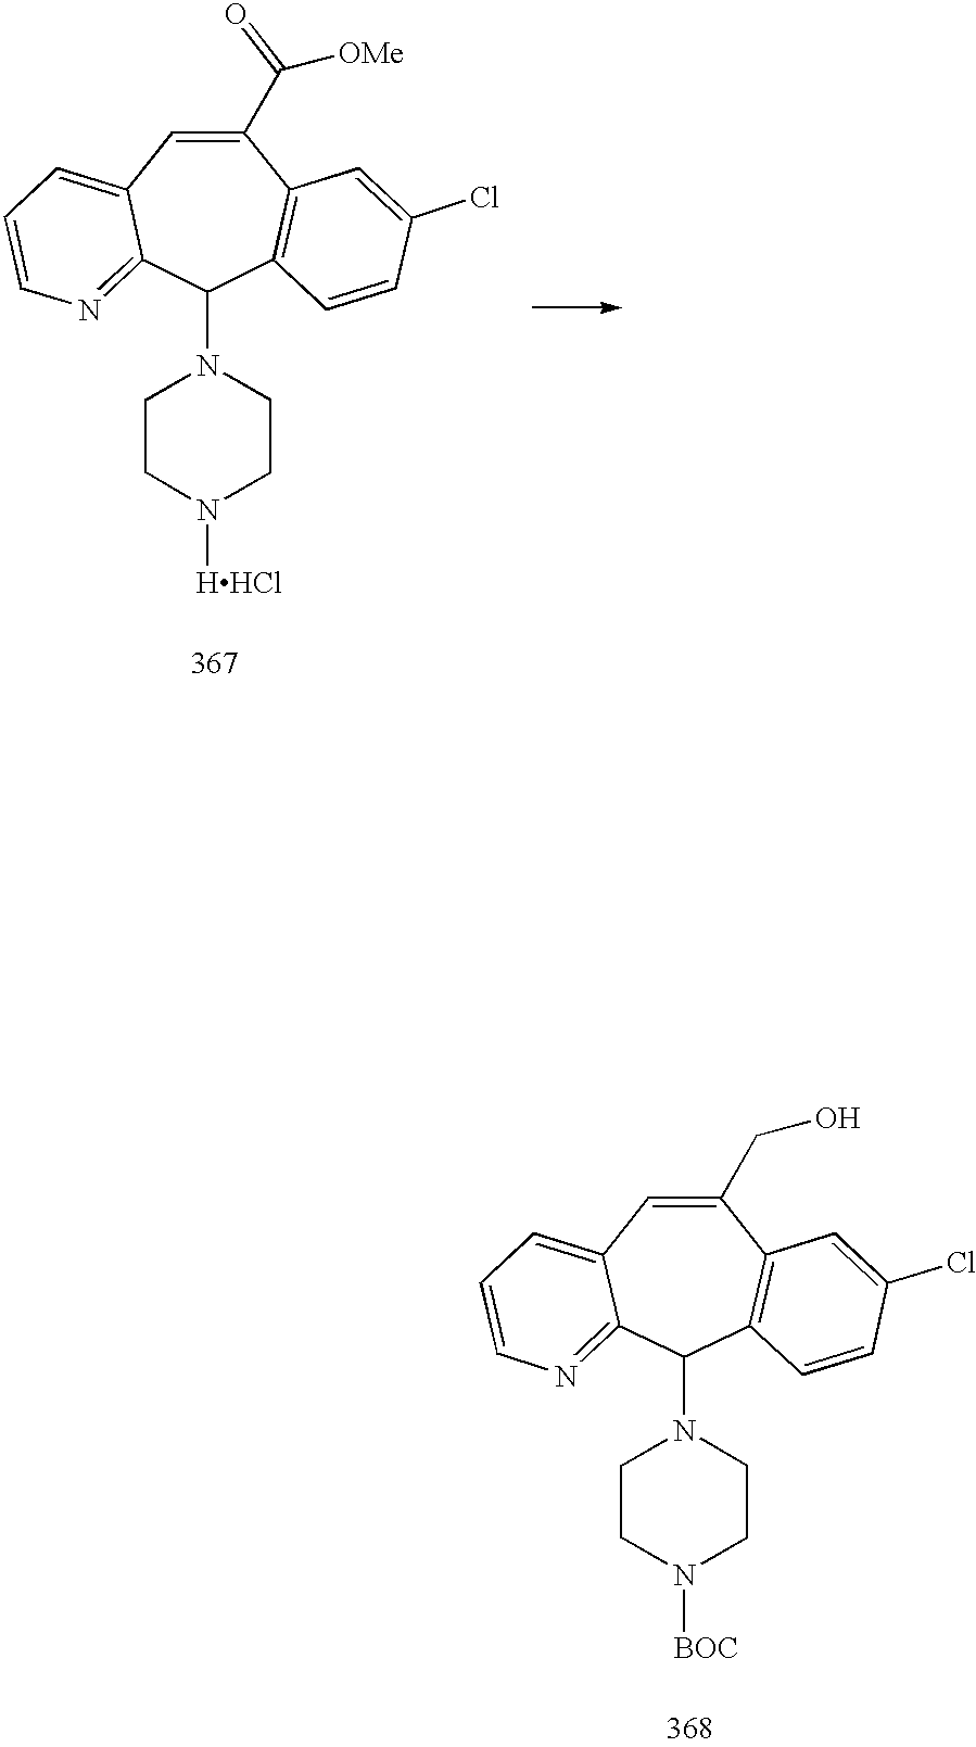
C1(CO)=CC2=CC=CN=C2C(N2CCN([BOC])CC2)C2=C1C=C(Cl)C=C2.C1(C([OMe])=O)=CC2=CC=CN=C2C(N2CCN([HHCl])CC2)C2=C1C=C(Cl)C=C2
